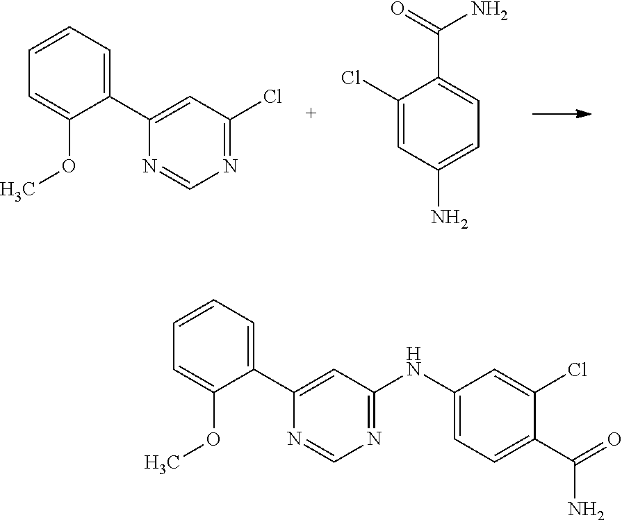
C1(Cl)=CC(N)=CC=C1C(N)=O.C1=C(OC)C(C2=CC(Cl)=NC=N2)=CC=C1.C1=C(OC)C(C2=CC(NC3=CC=C(C(=O)N)C(Cl)=C3)=NC=N2)=CC=C1
